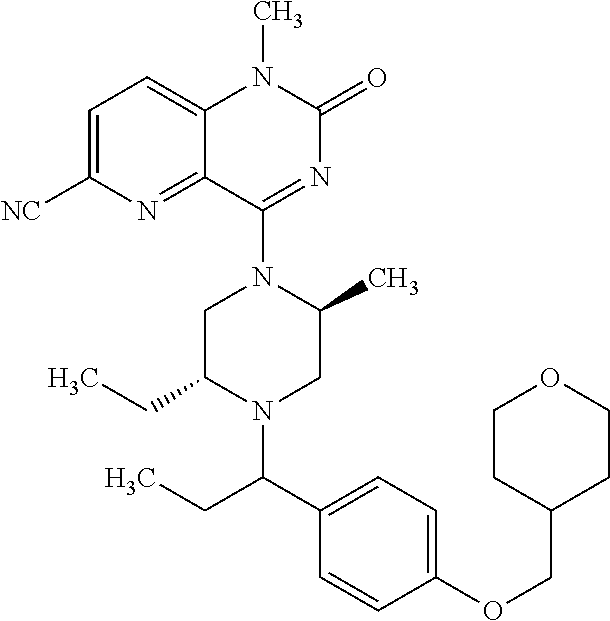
C1C(CC)N(C(C2=CC=C(OCC3CCOCC3)C=C2)CC)CC(C)N1C1=NC(=O)N(C)C2=CC=C([NC])N=C12
